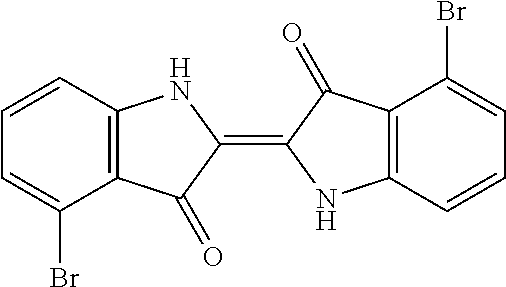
C1=C(Br)C2=C(C=C1)NC(=C1NC3=C(C1=O)C(Br)=CC=C3)C2=O
